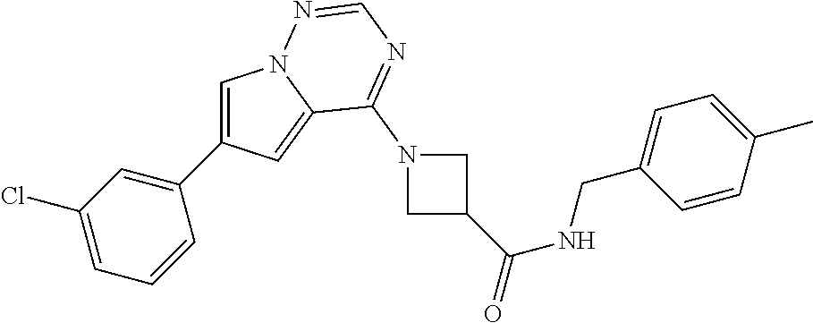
C1=C(C2=CC(Cl)=CC=C2)C=C2N1N=CN=C2N1CC(C(=O)NCC2=CC=C(C)C=C2)C1
